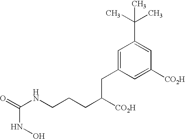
C1=C(CC(CCCNC(=O)NO)[CO2H])C=C([CO2H])C=C1C(C)(C)C
